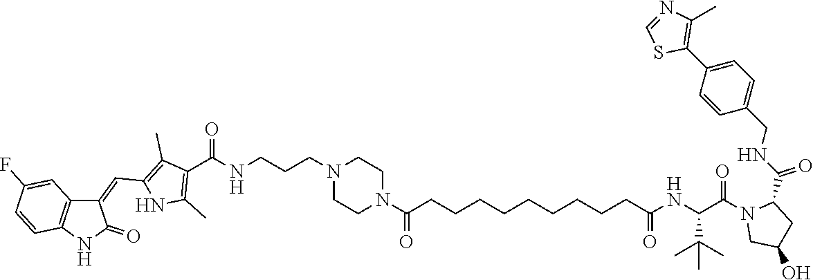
C1=NC(C)=C(C2=CC=C(CNC(=O)C3N(C(C(NC(=O)CCCCCCCCCC(N4CCN(CCCNC(C5=C(C)NC(C=C6C7=C(C=CC(F)=C7)NC6=O)=C5C)=O)CC4)=O)C(C)(C)C)=O)CC(O)C3)C=C2)S1
